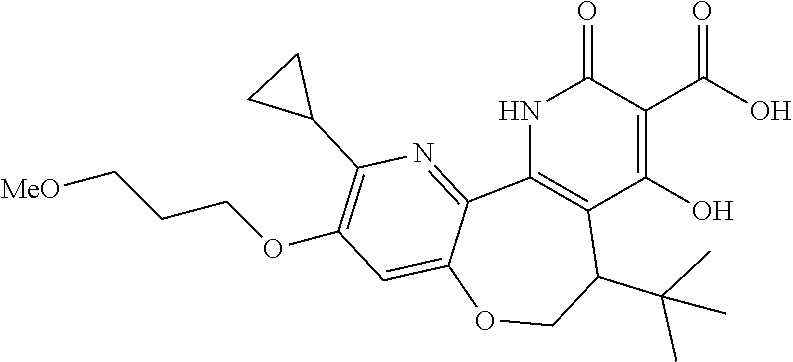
N1C2=C(C(O)=C(C(O)=O)C1=O)C(C(C)(C)C)COC1=CC(OCCC[MeO])=C(C3CC3)N=C21
